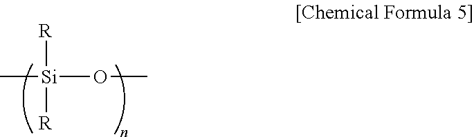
C[Si](OC)([R])[R]
